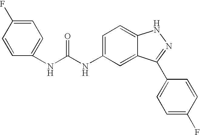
N(C1=CC=C2C(=C1)C(C1=CC=C(F)C=C1)=NN2)C(NC1=CC=C(F)C=C1)=O
